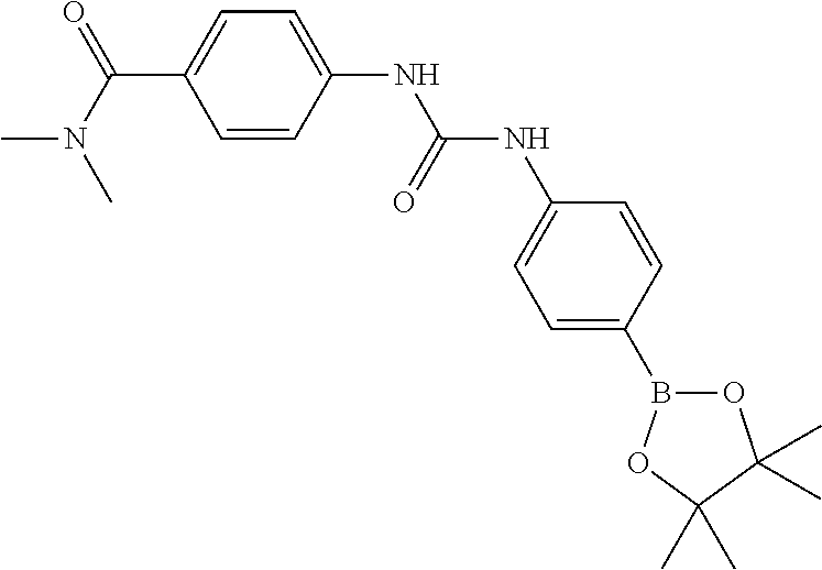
C1=CC(NC(NC2=CC=C(B3OC(C)(C)C(C)(C)O3)C=C2)=O)=CC=C1C(N(C)C)=O
